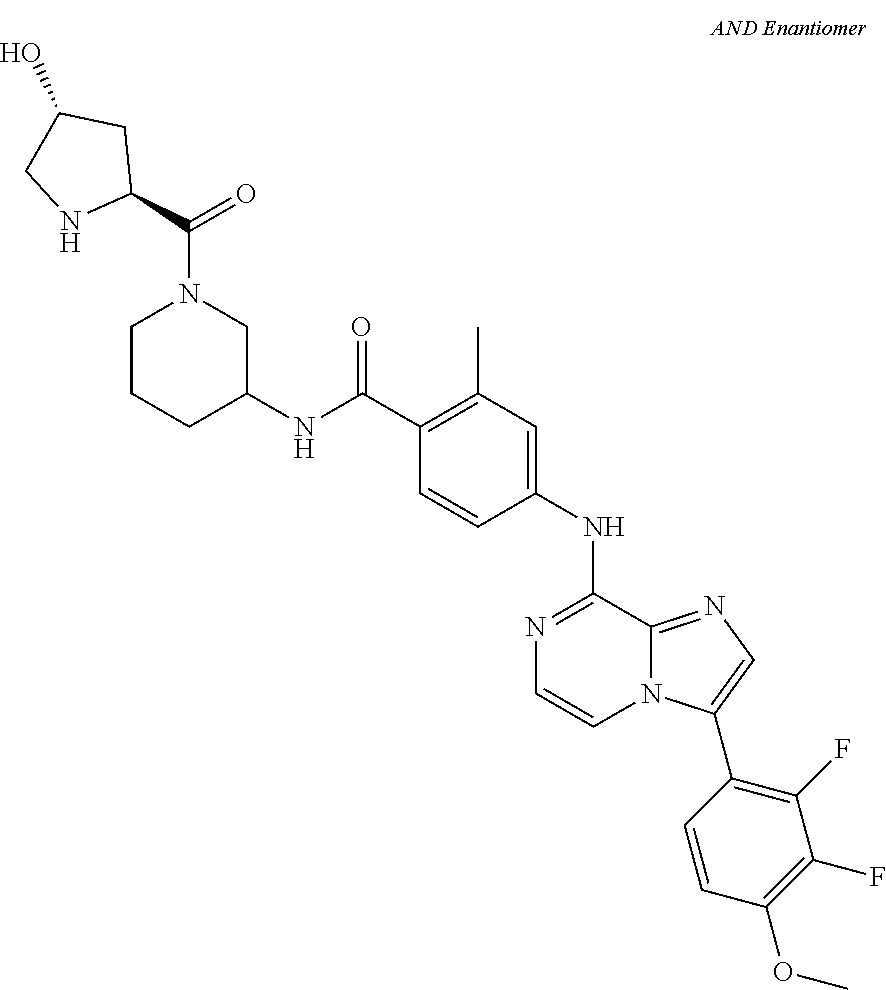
N1=C(NC2=CC(C)=C(C(NC3CN(C(C4CC(O)CN4)=O)CCC3)=O)C=C2)C2=NC=C(C3=C(F)C(F)=C(OC)C=C3)N2C=C1
